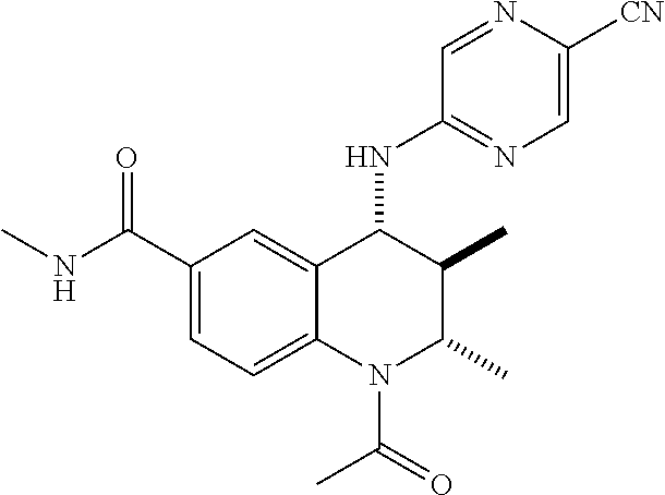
C1(C(=O)NC)=CC=C2C(=C1)C(NC1=NC=C([CN])N=C1)C(C)C(C)N2C(C)=O
